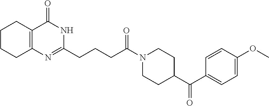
C1CCC2=C(C1)C(=O)NC(CCCC(N1CCC(C(C3=CC=C(OC)C=C3)=O)CC1)=O)=N2
